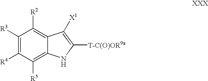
C1([R3])=C([R4])C([R5])=C2C(=C1[R2])C([X1])=C([T-C(O)OR9a])N2
